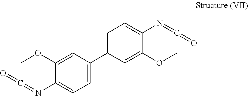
C1(N=C=O)=CC=C(C2=CC=C(N=C=O)C(OC)=C2)C=C1OC
